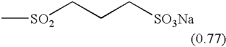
C[SO2]CCC[SO3Na]
